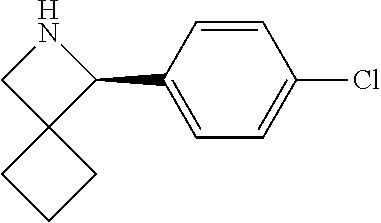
C12(CCC1)C(C1=CC=C(Cl)C=C1)NC2
